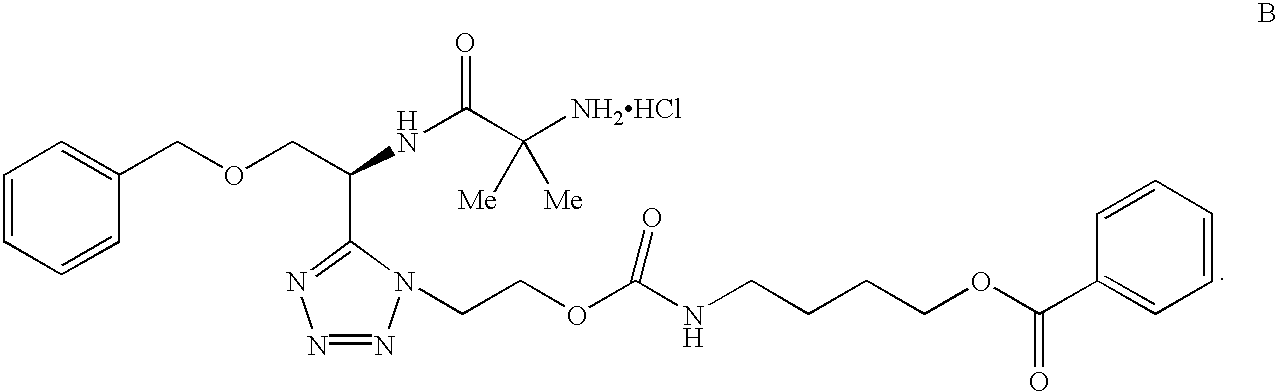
C1=CC=CC(COCC(NC(C([NH2HCl])([Me])[Me])=O)C2=NN=NN2CCOC(NCCCCOC(C2=CC=CC=C2)=O)=O)=C1
